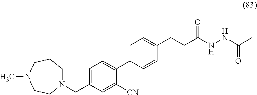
N1(CC2=CC=C(C3=CC=C(CCC(NNC(C)=O)=O)C=C3)C([CN])=C2)CCCN(C)CC1
